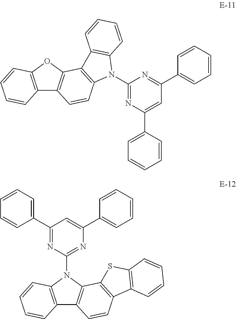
C1(N2C3=C(C4=C2C=CC2=C4OC4=C2C=CC=C4)C=CC=C3)=NC(C2=CC=CC=C2)=CC(C2=CC=CC=C2)=N1.C1(C2=CC=CC=C2)=NC(N2C3=C(C4=C2C2=C(C=C4)C4=C(S2)C=CC=C4)C=CC=C3)=NC(C2=CC=CC=C2)=C1
